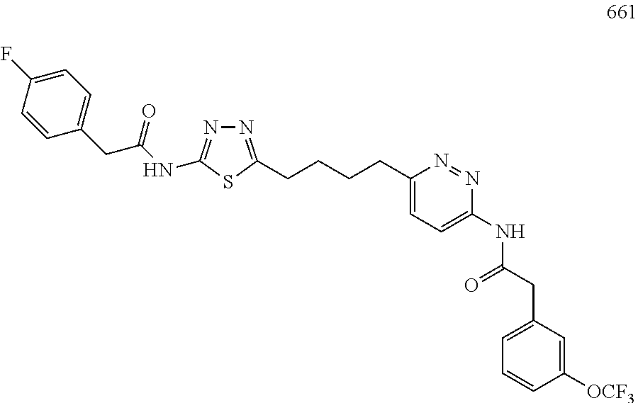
C1(F)=CC=C(CC(NC2=NN=C(CCCCC3=CC=C(NC(CC4=CC=CC([OCF3])=C4)=O)N=N3)S2)=O)C=C1
